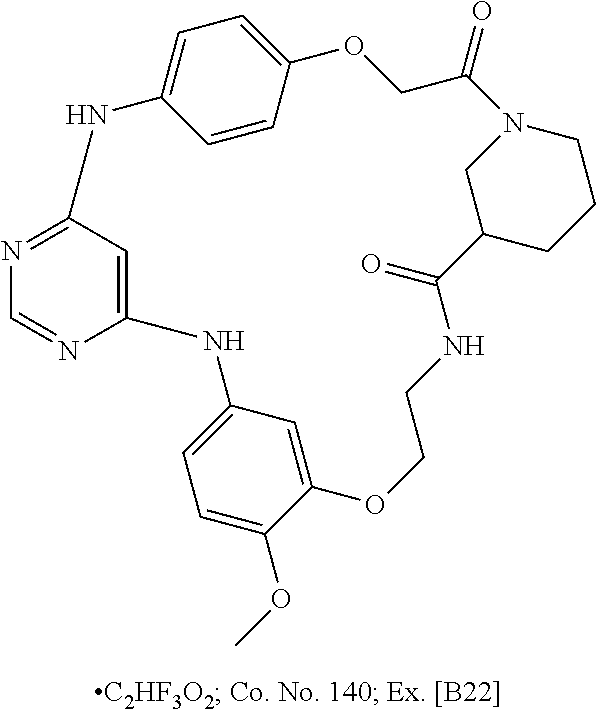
C12=CC(=NC=N1)NC1=CC=C(C=C1)OCC(=O)N1CC(CCC1)C(=O)NCCOC1=CC(=CC=C1OC)N2
